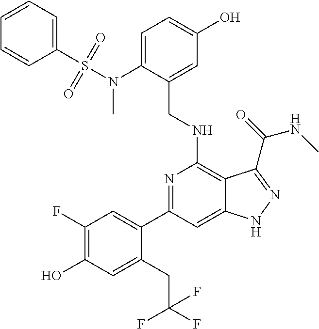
C1(C2=CC(F)=C(O)C=C2CC(F)(F)F)=NC(NCC2=CC(O)=CC=C2N(C)S(=O)(C2=CC=CC=C2)=O)=C2C(=C1)NN=C2C(NC)=O
